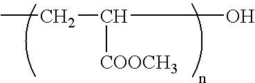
CCC(O)[COOCH3]
